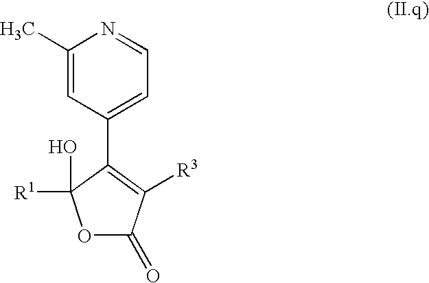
O1C(=O)C([R3])=C(C2=CC=NC(C)=C2)C1(O)[R1]
